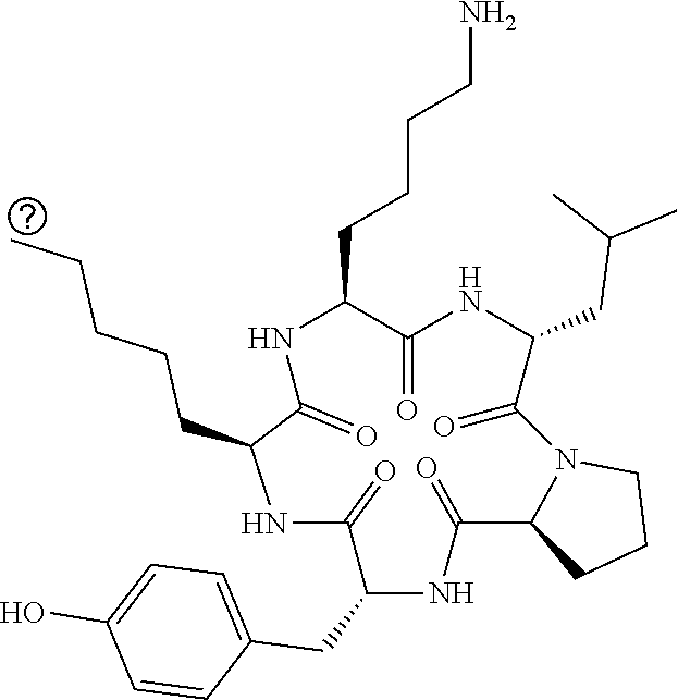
C1(CCCCN)C(=O)NC(CC(C)C)C(=O)N2C(C(=O)NC(CC3=CC=C(O)C=C3)C(=O)NC(CCCCC)C(=O)N1)CCC2
